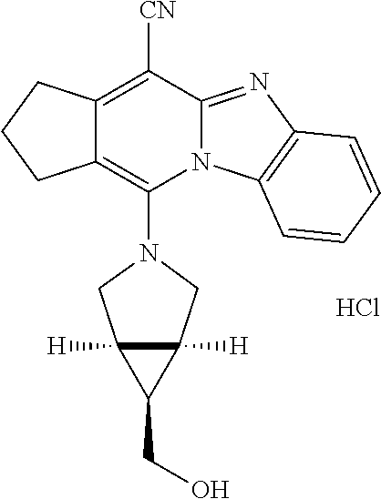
Cl.C12=C([CN])C3=NC4=C(N3C(N3CC5([H])C([H])(C3)C5CO)=C1CCC2)C=CC=C4
